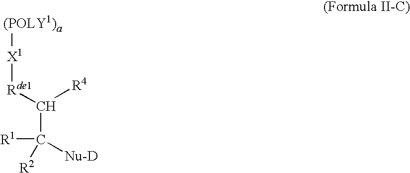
[(POLY1)a][X1][Rde1]C([R4])C([Nu-D])([R2])[R1]
